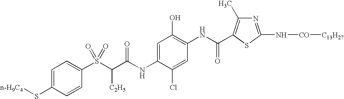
C1=C(S[n-H9C4])C=CC(S(C(C(NC2=CC(O)=C(NC(=O)C3=C(C)N=C(N[CO][C13H27])S3)C=C2Cl)=O)[C2H5])(=O)=O)=C1
